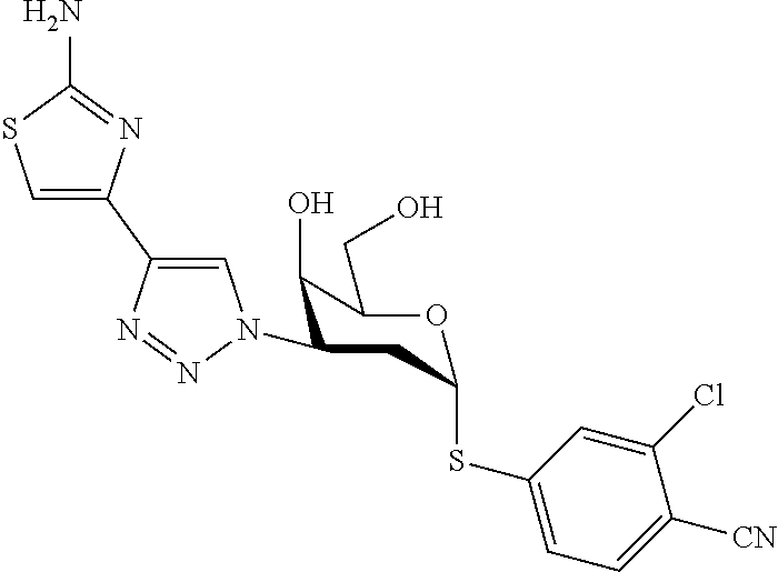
NC1=NC(C2=CN(C3C(O)C(CO)OC(SC4=CC=C([CN])C(Cl)=C4)C3)N=N2)=CS1
